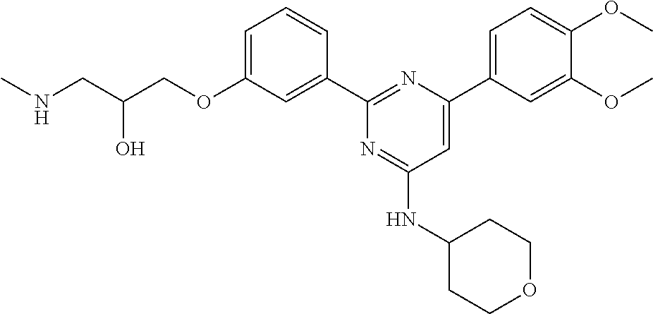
C1=C(OCC(CNC)O)C=C(C2=NC(C3=CC=C(OC)C(OC)=C3)=CC(NC3CCOCC3)=N2)C=C1
